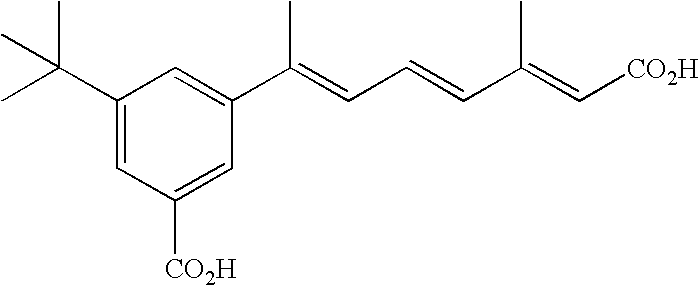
C1(C(C)(C)C)=CC([CO2H])=CC(C(C)=CC=CC(=C[CO2H])C)=C1
